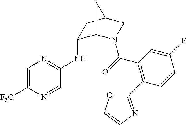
C1(NC2=NC=C([F3C])N=C2)C2N(C(=O)C3=C(C4=NC=CO4)C=CC(F)=C3)CC(C1)C2
